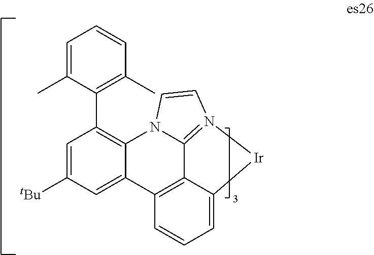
C1=C([tBu])C=C2C(=C1C1=C(C)C=CC=C1C)N1C3=N(C=C1)[Ir]C1=CC=CC2=C31
